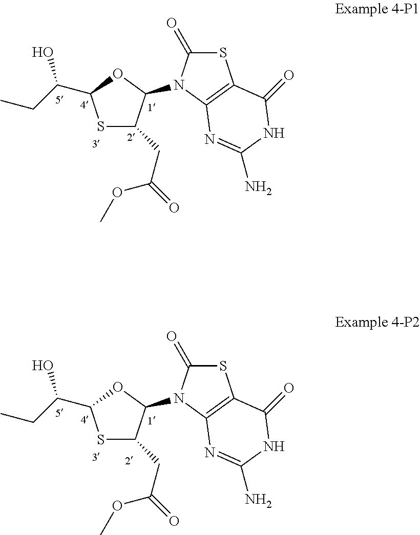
S1C(C(O)CC)OC(N2C3=C(C(=O)NC(N)=N3)SC2=O)C1CC(=O)OC.S1C(C(O)CC)OC(N2C3=C(C(=O)NC(N)=N3)SC2=O)C1CC(=O)OC
